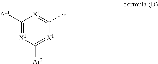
C1([Ar1])=[X1]C([Ar2])=[X1]C(C)=[X1]1
